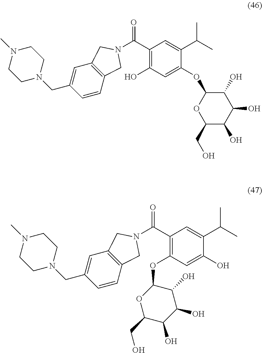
C1(CO)C(O)C(O)C(O)C(OC2=CC(O)=C(C(=O)N3CC4=C(C=C(CN5CCN(C)CC5)C=C4)C3)C=C2C(C)C)O1.C1(CO)C(O)C(O)C(O)C(OC2=C(C(=O)N3CC4=C(C=C(CN5CCN(C)CC5)C=C4)C3)C=C(C(C)C)C(O)=C2)O1
